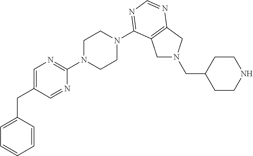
C1=CC(CC2=CN=C(N3CCN(C4=NC=NC5=C4CN(CC4CCNCC4)C5)CC3)N=C2)=CC=C1
